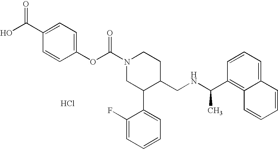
Cl.C1(OC(N2CC(C3=CC=CC=C3F)C(CNC(C3=C4C(=CC=C3)C=CC=C4)C)CC2)=O)=CC=C(C(=O)O)C=C1
